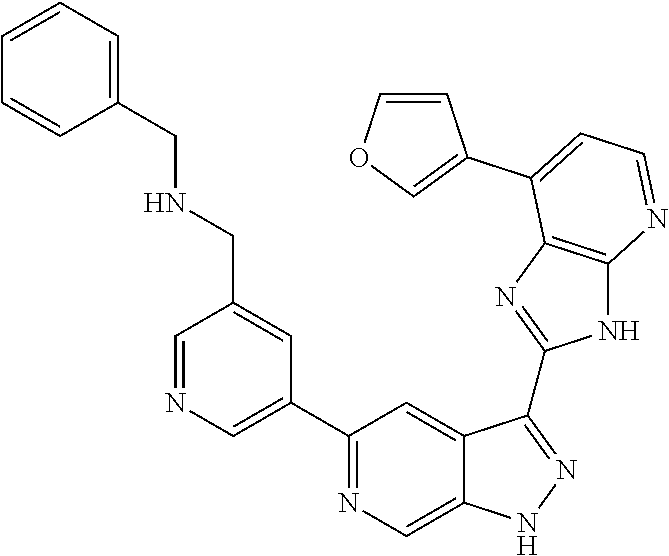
C1=NC=C(C2=NC=C3C(=C2)C(C2=NC4=C(N2)N=CC=C4C2=COC=C2)=NN3)C=C1CNCC1=CC=CC=C1
